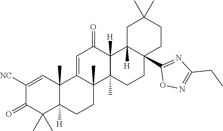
C1([NC])=CC2(C)C([H])(C(C)(C)C1=O)CCC1(C)C2=CC(=O)C2([H])C1(C)CCC1(C3=NC(CC)=NO3)C2([H])CC(C)(C)CC1
